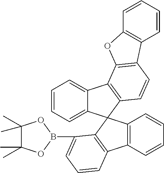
C1=CC=C2C(=C1)C1=C(C23C2=C(C4=C3C=CC=C4)C=CC=C2B2OC(C)(C)C(C)(C)O2)C=CC2=C1OC1=C2C=CC=C1
